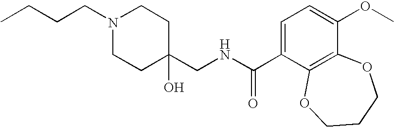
CCCCN1CCC(CNC(C2=CC=C(OC)C3=C2OCCCO3)=O)(O)CC1
